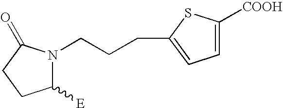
N1(CCCC2=CC=C([COOH])S2)C([E])CCC1=O
